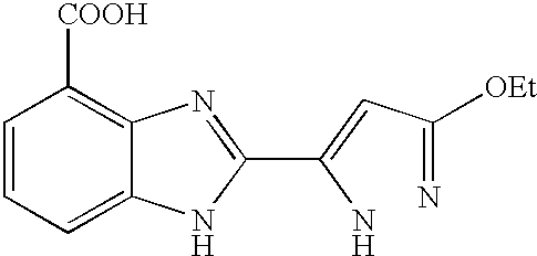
C1=CC=C2C(=C1[COOH])N=C(C(N)=CC(=N)[OEt])N2
